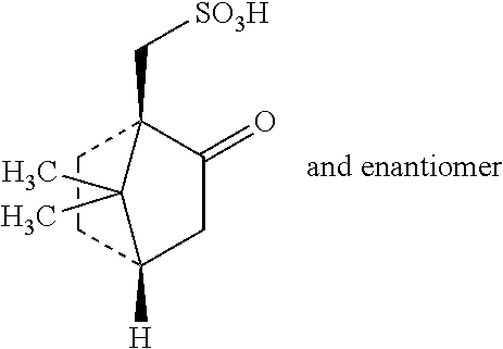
C1C2([H])CCC(C[SO3H])(C1=O)C2(C)C
